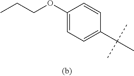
C1(OCCC)=CC=C(C(C)(C)C)C=C1
